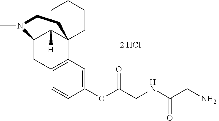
C1=CC(OC(CNC(=O)C[NH2])=O)=CC2=C1CC1C3([H])C2(CCCC3)CCN1C
